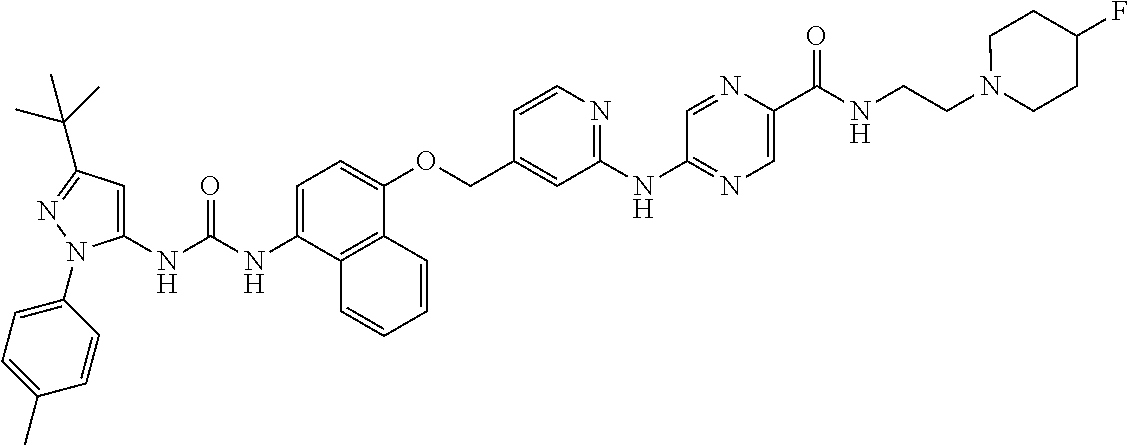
N(C1=CC=C(OCC2=CC(NC3=NC=C(C(NCCN4CCC(F)CC4)=O)N=C3)=NC=C2)C2=C1C=CC=C2)C(=O)NC1=CC(C(C)(C)C)=NN1C1=CC=C(C)C=C1
